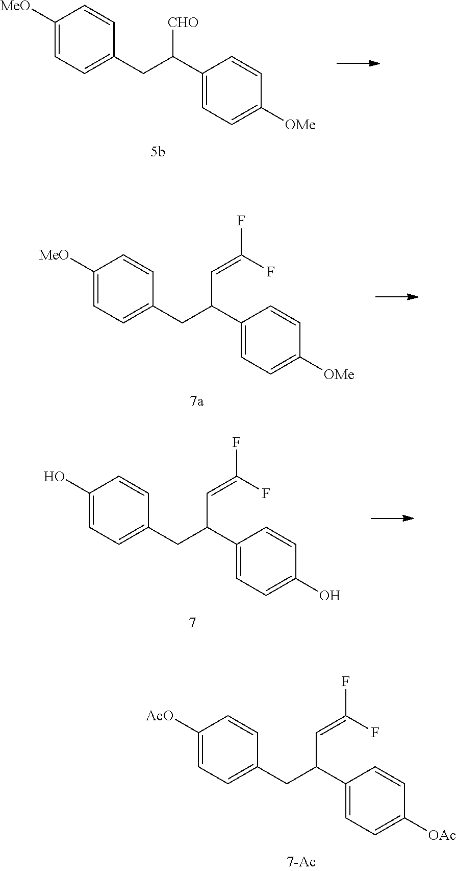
C1([MeO])=CC=C(CC(C2=CC=C([OMe])C=C2)[CHO])C=C1.C1([MeO])=CC=C(CC(C2=CC=C([OMe])C=C2)C=C(F)F)C=C1.C1([AcO])=CC=C(CC(C2=CC=C([OAc])C=C2)C=C(F)F)C=C1.C1(O)=CC=C(CC(C2=CC=C(O)C=C2)C=C(F)F)C=C1
